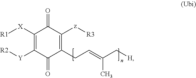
C1(=O)C(CC=C(C[H])C)=C([z][R3])C(=O)C([X][R1])=C1[Y][R2]
